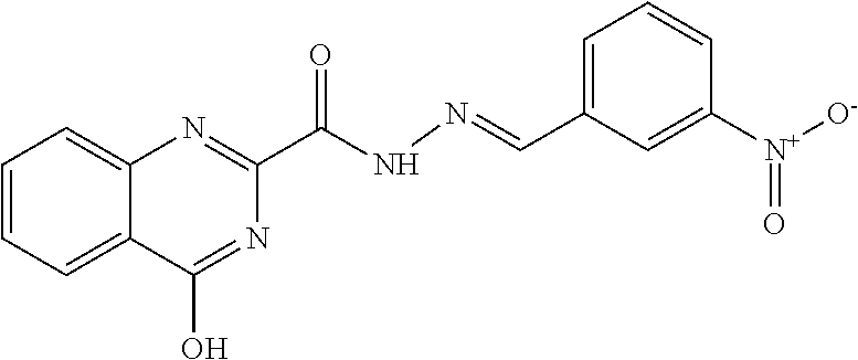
C(NN=CC1=CC=CC([N+]([O-])=O)=C1)(=O)C1=NC2=CC=CC=C2C(O)=N1
